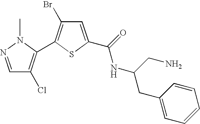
C1=NN(C)C(C2=C(Br)C=C(C(=O)NC(CN)CC3=CC=CC=C3)S2)=C1Cl
